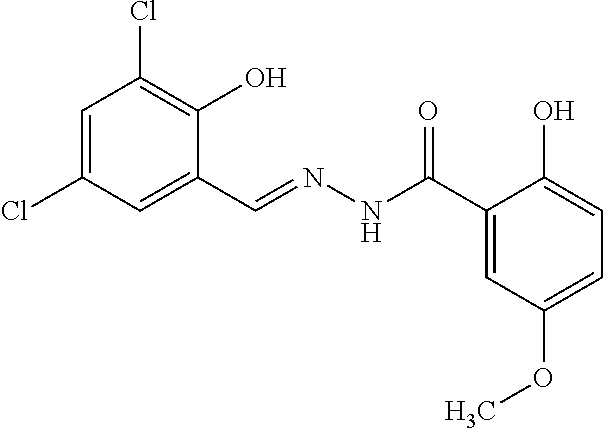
C1=C(Cl)C=C(C=NNC(C2=CC(OC)=CC=C2O)=O)C(O)=C1Cl
